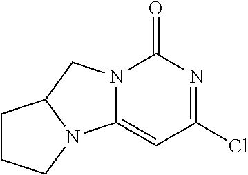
N1=C(Cl)C=C2N(C1=O)CC1N2CCC1
